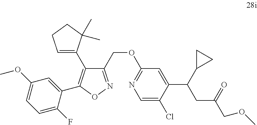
C1(COC2=NC=C(Cl)C(C(C3CC3)CC(COC)=O)=C2)=NOC(C2=CC(OC)=CC=C2F)=C1C1=CCCC1(C)C
